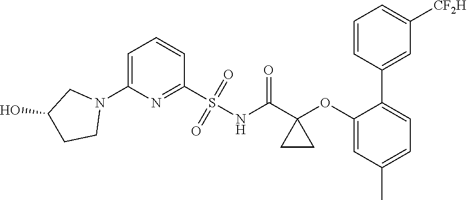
C1=C(N2CC(O)CC2)N=C(S(NC(C2(OC3=CC(C)=CC=C3C3=CC([CF2H])=CC=C3)CC2)=O)(=O)=O)C=C1
